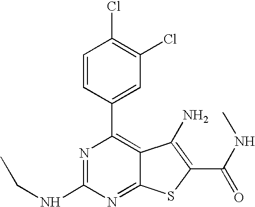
C1=CC(C2=C3C(=NC(NCC)=N2)SC(C(=O)NC)=C3N)=CC(Cl)=C1Cl
